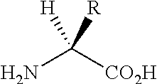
NC([CO2H])([H])[R]
